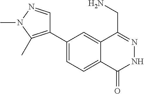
C1(C2=C(C)N(C)N=C2)=CC=C2C(=C1)C(CN)=NNC2=O
